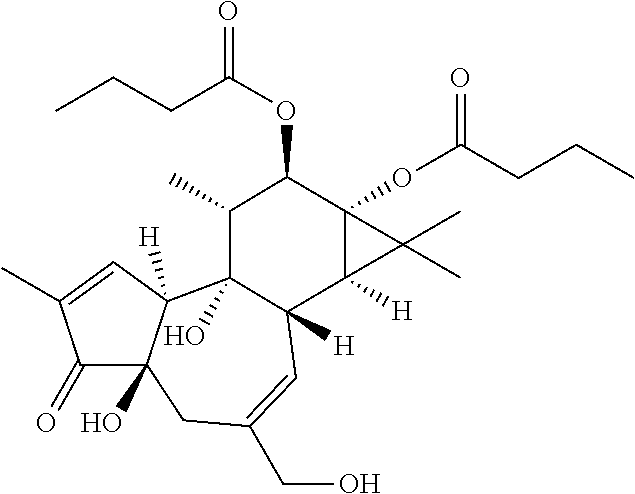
C1(=O)C2(O)C([H])(C=C1C)C1(O)C([H])(C=C(CO)C2)C2([H])C(OC(CCC)=O)(C(OC(=O)CCC)C1C)C2(C)C
